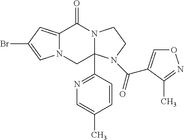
C12=CC(Br)=CN1CC1(C3=NC=C(C)C=C3)N(C2=O)CCN1C(=O)C1=CON=C1C
